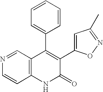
N1=CC2=C(C=C1)NC(=O)C(C1=CC(C)=NO1)=C2C1=CC=CC=C1
